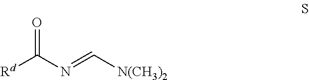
[Rd]C(N=C[N(CH3)2])=O
